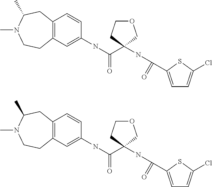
C12=C(C=C(NC(C3(NC(=O)C4=CC=C(Cl)S4)COCC3)=O)C=C1)CCN(C)C(C)C2.C12=C(C=C(NC(C3(NC(=O)C4=CC=C(Cl)S4)COCC3)=O)C=C1)CCN(C)C(C)C2
